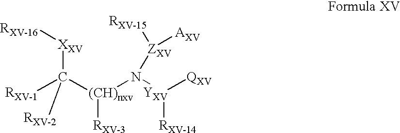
[XXV](C([(CH)nxv](N([YXV]([QXV])[RXV-14])[ZXV]([RXV-15])[AXV])[RXV-3])([RXV-1])[RXV-2])[RXV-16]
